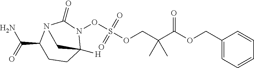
C1(COC(C(COS(=O)(=O)ON2C3([H])CCC(C(N)=O)N(C2=O)C3)(C)C)=O)=CC=CC=C1
